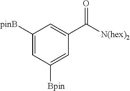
C1([pinB])=CC([Bpin])=CC(C([N(hex)2])=O)=C1
